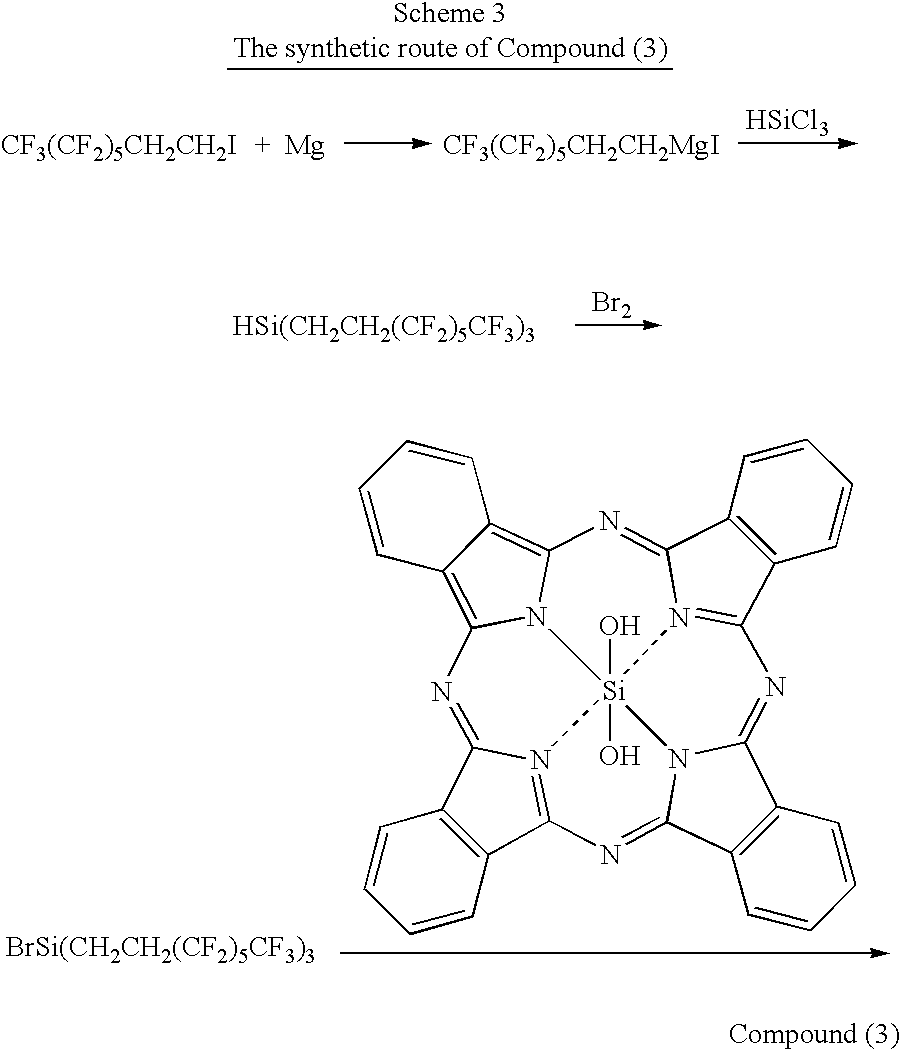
[HSi(CH2CH2(CF2)5CF3)3].[Br2].C12=C(C3=N4C1=NC1=C5C(=C6N1[Si]41(O)(O)N4=C(C7=C(C4=N6)C=CC=C7)N=C4C6=C(C(=N3)N41)C=CC=C6)C=CC=C5)C=CC=C2.[BrSi(CH2CH2(CF2)5CF3)3].[CF3(CF2)5CH2CH2I].[HSiCl3].[CF3(CF2)5CH2CH2MgI].[Mg]
